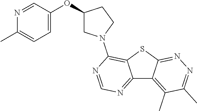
C12=NC=NC(N3CC(OC4=CC=C(C)N=C4)CC3)=C1SC1=NN=C(C)C(C)=C21
